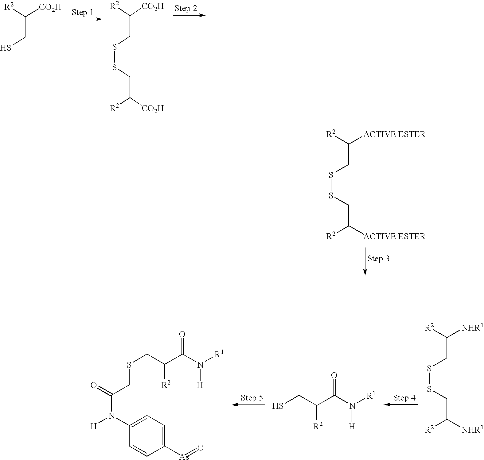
[R2]C([CO2H])CS.[R2]C([CO2H])CSSCC([R2])[CO2H].[R2]C([ACTIVE ESTER])CSSCC([R2])[ACTIVE ESTER].SCC(C(N([R1])[H])=O)[R2].O=C(N(C1=CC=C([As]=O)C=C1)[H])CSCC(C(N([H])[R1])=O)[R2].[R2]C([NHR1])CSSCC([R2])[NHR1]
